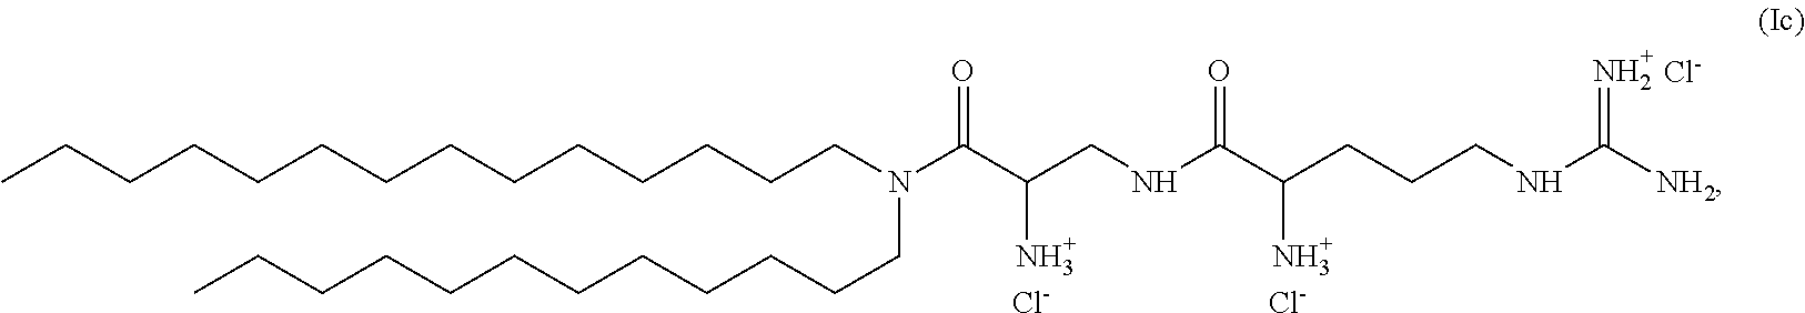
CCCCCCCCCCCCCCN(C(C(CNC(=O)C(N)CCCNC([NH2])=N)N)=O)CCCCCCCCCCCC.[Cl-].[Cl-].[Cl-]
